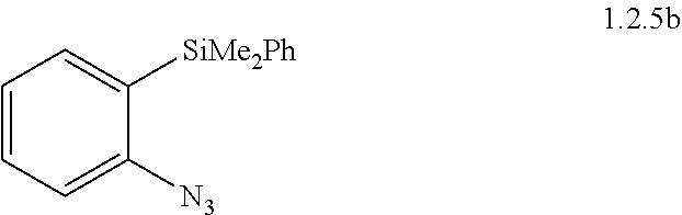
C1=CC=C([N3])C([SiMe2Ph])=C1
